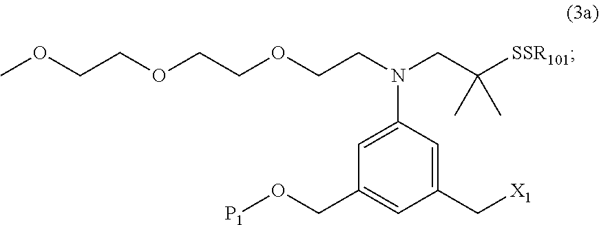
O(CC1=CC(C[X1])=CC(N(CCOCCOCCOC)CC([SSR101])(C)C)=C1)[P1]
